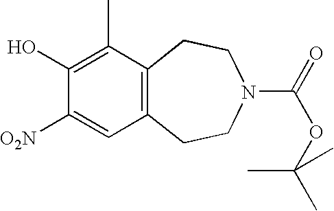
C12=C(CCN(C(=O)OC(C)(C)C)CC1)C=C([O2N])C(O)=C2C
